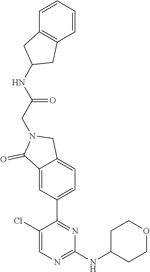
C1(NC2CCOCC2)=NC=C(Cl)C(C2=CC=C3C(=C2)C(=O)N(CC(NC2CC4=C(C2)C=CC=C4)=O)C3)=N1
